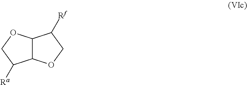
C12C(OCC1[Rf])C([Ra])CO2
